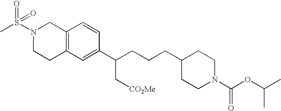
C1(C(CCCC2CCN(C(=O)OC(C)C)CC2)C[CO2Me])=CC2=C(C=C1)CN(S(C)(=O)=O)CC2
